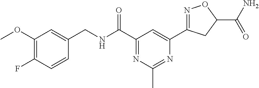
C1=CC(F)=C(OC)C=C1CNC(C1=NC(C)=NC(C2=NOC(C(N)=O)C2)=C1)=O
